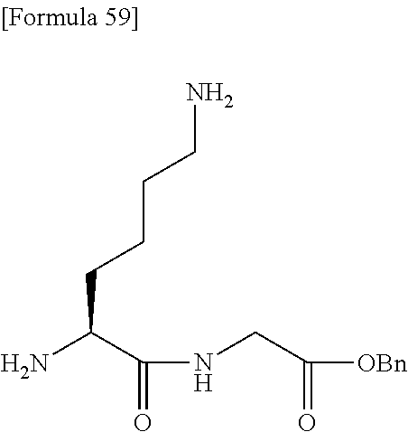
NC(C(NCC([OBn])=O)=O)CCCCN
